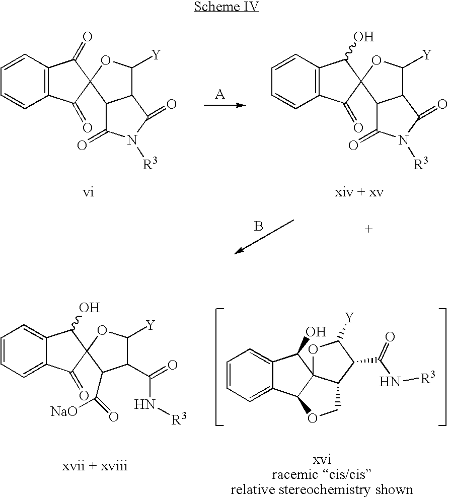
[A].C1=CC2=C(C=C1)C(=O)C1(C2O)OC([Y])C2C1C(=O)N([R3])C2=O.C1=CC2=C(C=C1)C(=O)C1(C2=O)OC([Y])C2C1C(=O)N([R3])C2=O.B.C1=CC=C2C(=C1)C(O)C1(C2=O)OC([Y])C(C(=O)N[R3])C1C(=O)[NaO].C1=CC=C2C(=C1)C(O)C13C2OCC1C(C(=O)N[R3])C([Y])O3
